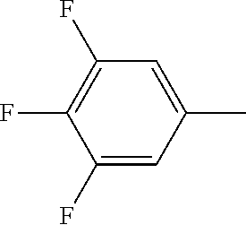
C1(F)=CC(C)=CC(F)=C1F
